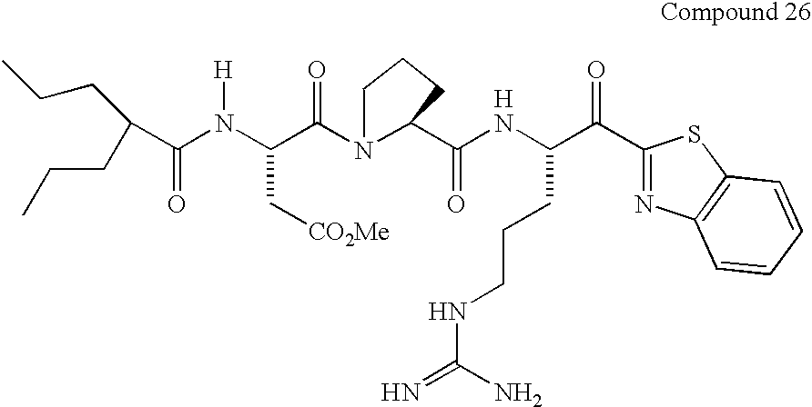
[H].C(C(=O)C1=NC2=C(S1)C=CC=C2)(CCCNC(=N)N)NC(C1N(C(C(N(C(C(CCC)CCC)=O)[H])C[CO2Me])=O)CCC1)=O
